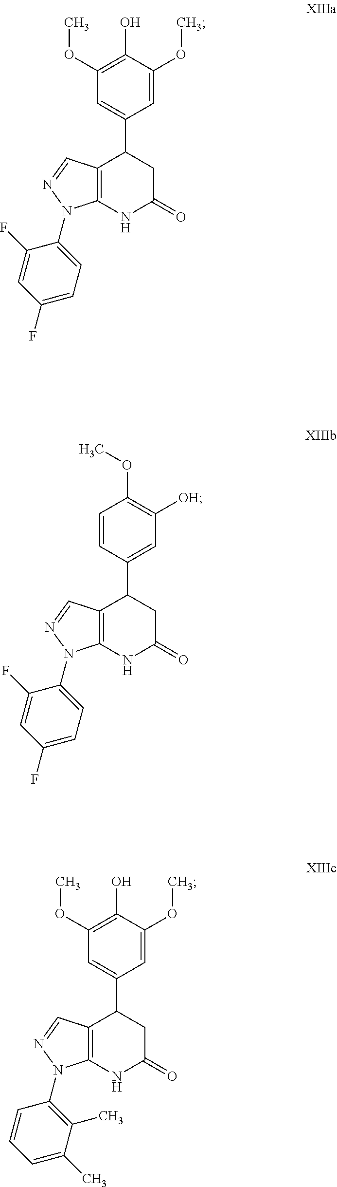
C1(O)=C(OC)C=C(C2C3=C(NC(=O)C2)N(C2=CC=C(F)C=C2F)N=C3)C=C1OC.C1(OC)=C([OH])C=C(C2C3=C(NC(=O)C2)N(C2=CC=C(F)C=C2F)N=C3)C=C1.C1(O)=C(OC)C=C(C2C3=C(NC(=O)C2)N(C2=C(C)C(C)=CC=C2)N=C3)C=C1OC
